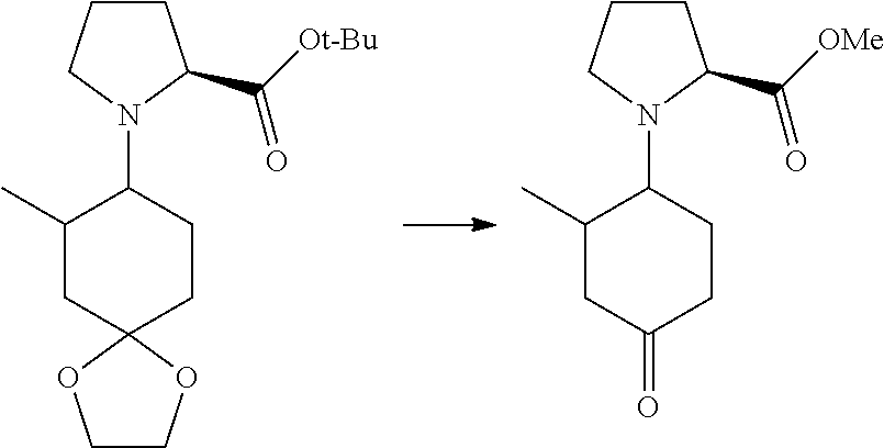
C1(C)CC2(CCC1N1CCCC1C([Ot-Bu])=O)OCCO2.C1(C)CC(=O)CCC1N1CCCC1C([OMe])=O
